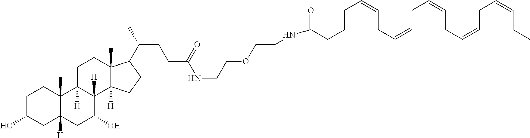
C1C(O)CC2([H])C(C)(C1)C1([H])C([H])(C(O)C2)C2([H])C(C)(CC1)C(C(CCC(NCCOCCNC(CCCC=CCC=CCC=CCC=CCC=CCC)=O)=O)C)CC2
